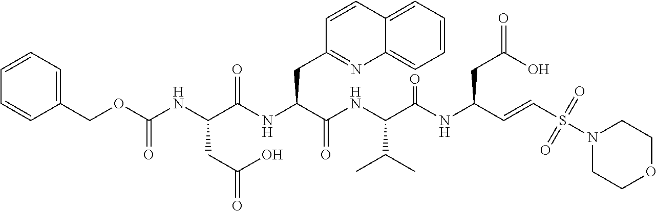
N(C(C(NC(C(NC(C=CS(N1CCOCC1)(=O)=O)CC(=O)O)=O)C(C)C)=O)CC1=NC2=CC=CC=C2C=C1)C(C(NC(OCC1=CC=CC=C1)=O)CC(=O)O)=O
